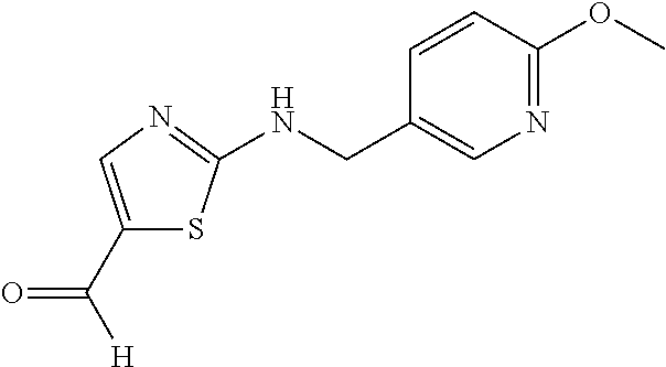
C1(C([H])=O)=CN=C(NCC2=CN=C(OC)C=C2)S1
